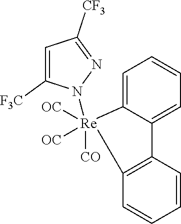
C1=C2C(=CC=C1)C1=C(C=CC=C1)[Re]2([OC])([OC])(N1C([F3C])=CC([CF3])=N1)[CO]
